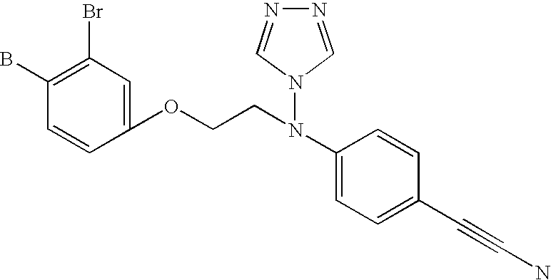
C1(B)=C(Br)C=C(OCCN(C2=CC=C(C#CN)C=C2)N2C=NN=C2)C=C1
